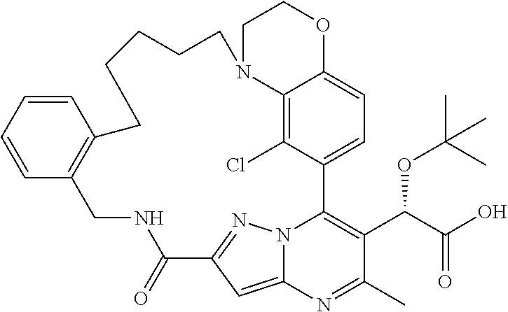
C12=C(Cl)C3=CC=C1OCCN2CCCCCC1=C(CNC(=O)C2=NN4C3=C(C(OC(C)(C)C)C(=O)O)C(C)=NC4=C2)C=CC=C1
